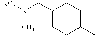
C1(CN(C)C)CCC(C)CC1
